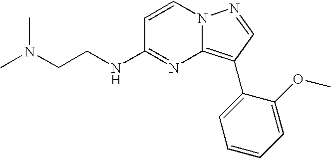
N(CCNC1=NC2=C(C3=CC=CC=C3OC)C=NN2C=C1)(C)C
